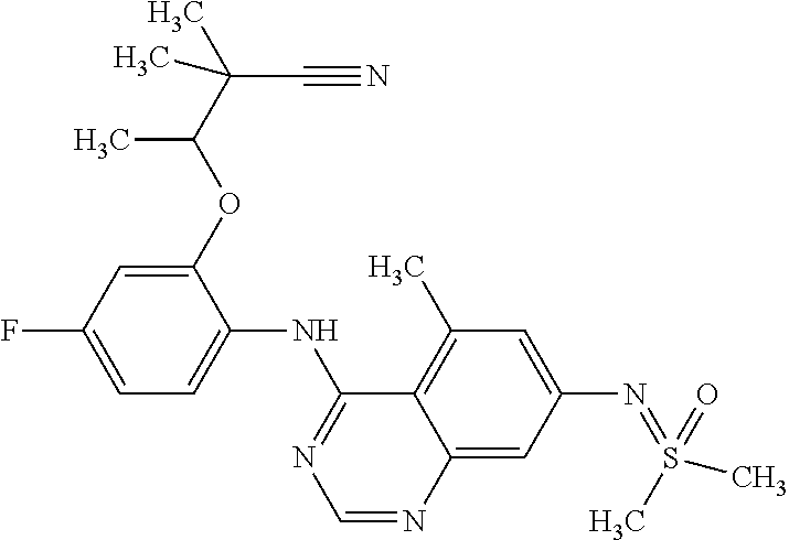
C1=C(F)C=C(OC(C)C(C#N)(C)C)C(NC2=NC=NC3=CC(N=S(C)(=O)C)=CC(C)=C23)=C1
